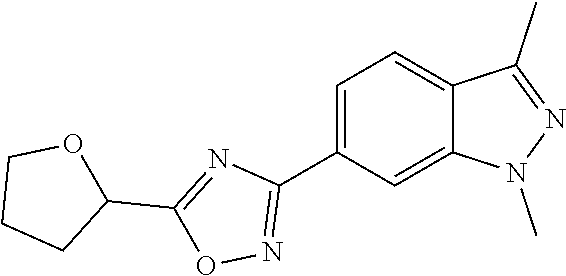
C1=C(C2=NOC(C3OCCC3)=N2)C=C2C(=C1)C(C)=NN2C
